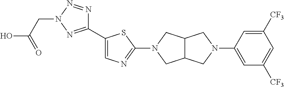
C1(C2=CN=C(N3CC4C(C3)CN(C3=CC([CF3])=CC([CF3])=C3)C4)S2)=NN(CC(O)=O)N=N1
